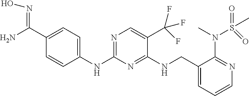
C1(NC2=NC=C(C(F)(F)F)C(NCC3=CC=CN=C3N(C)S(=O)(=O)C)=N2)=CC=C(C(N)=NO)C=C1
